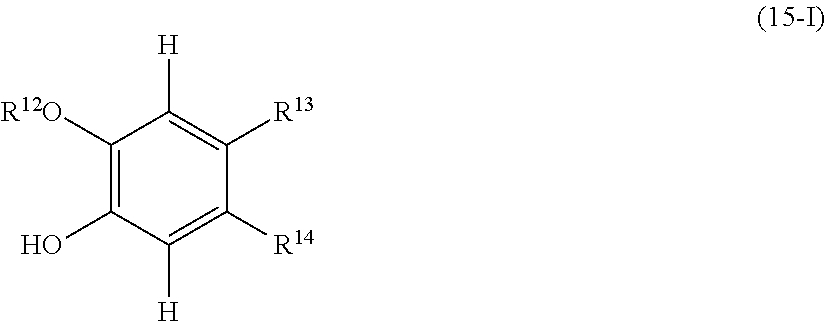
C1([R12O])=C(O)C([H])=C([R14])C([R13])=C1[H]
